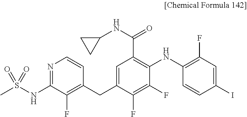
C1(CC2=CC(C(=O)NC3CC3)=C(NC3=C(F)C=C(I)C=C3)C(F)=C2F)=C(F)C(NS(C)(=O)=O)=NC=C1
